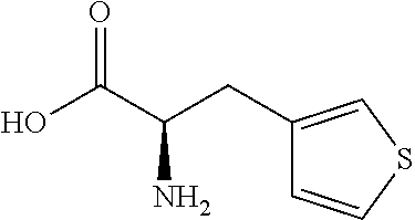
OC(C(CC1=CSC=C1)N)=O
